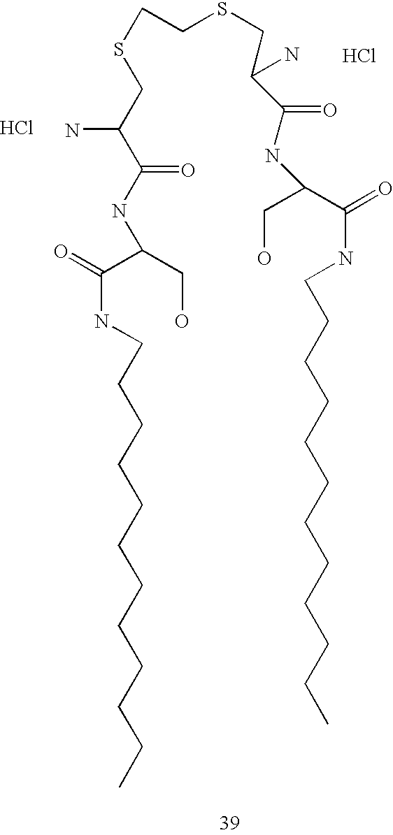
C(NCCCCCCCCCCCC)(C(CO)NC(C(CSCCSCC(C(NC(CO)C(NCCCCCCCCCCCC)=O)=O)N)N)=O)=O.Cl.Cl
